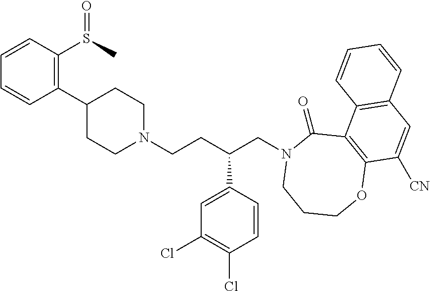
C1=CC(C2CCN(CCC(CN3C(=O)C4=C(C([CN])=CC5=C4C=CC=C5)OCCC3)C3=CC(Cl)=C(Cl)C=C3)CC2)=C(S(C)=O)C=C1
